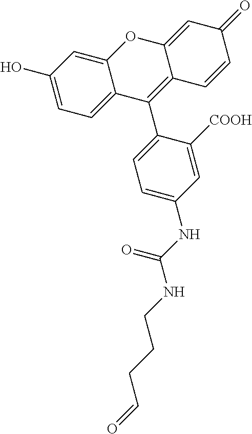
C1(O)=CC=C2C(=C1)OC1=CC(=O)C=CC1=C2C1=CC=C(NC(NCCCC=O)=O)C=C1[COOH]
